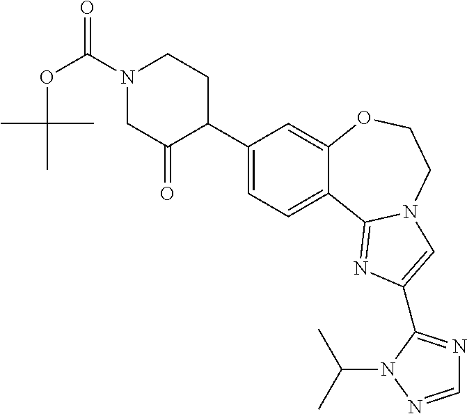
C1(C2CCN(C(=O)OC(C)(C)C)CC2=O)=CC=C2C(=C1)OCCN1C2=NC(C2=NC=NN2C(C)C)=C1
